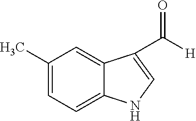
C1(C)=CC=C2C(=C1)C(C(=O)[H])=CN2
